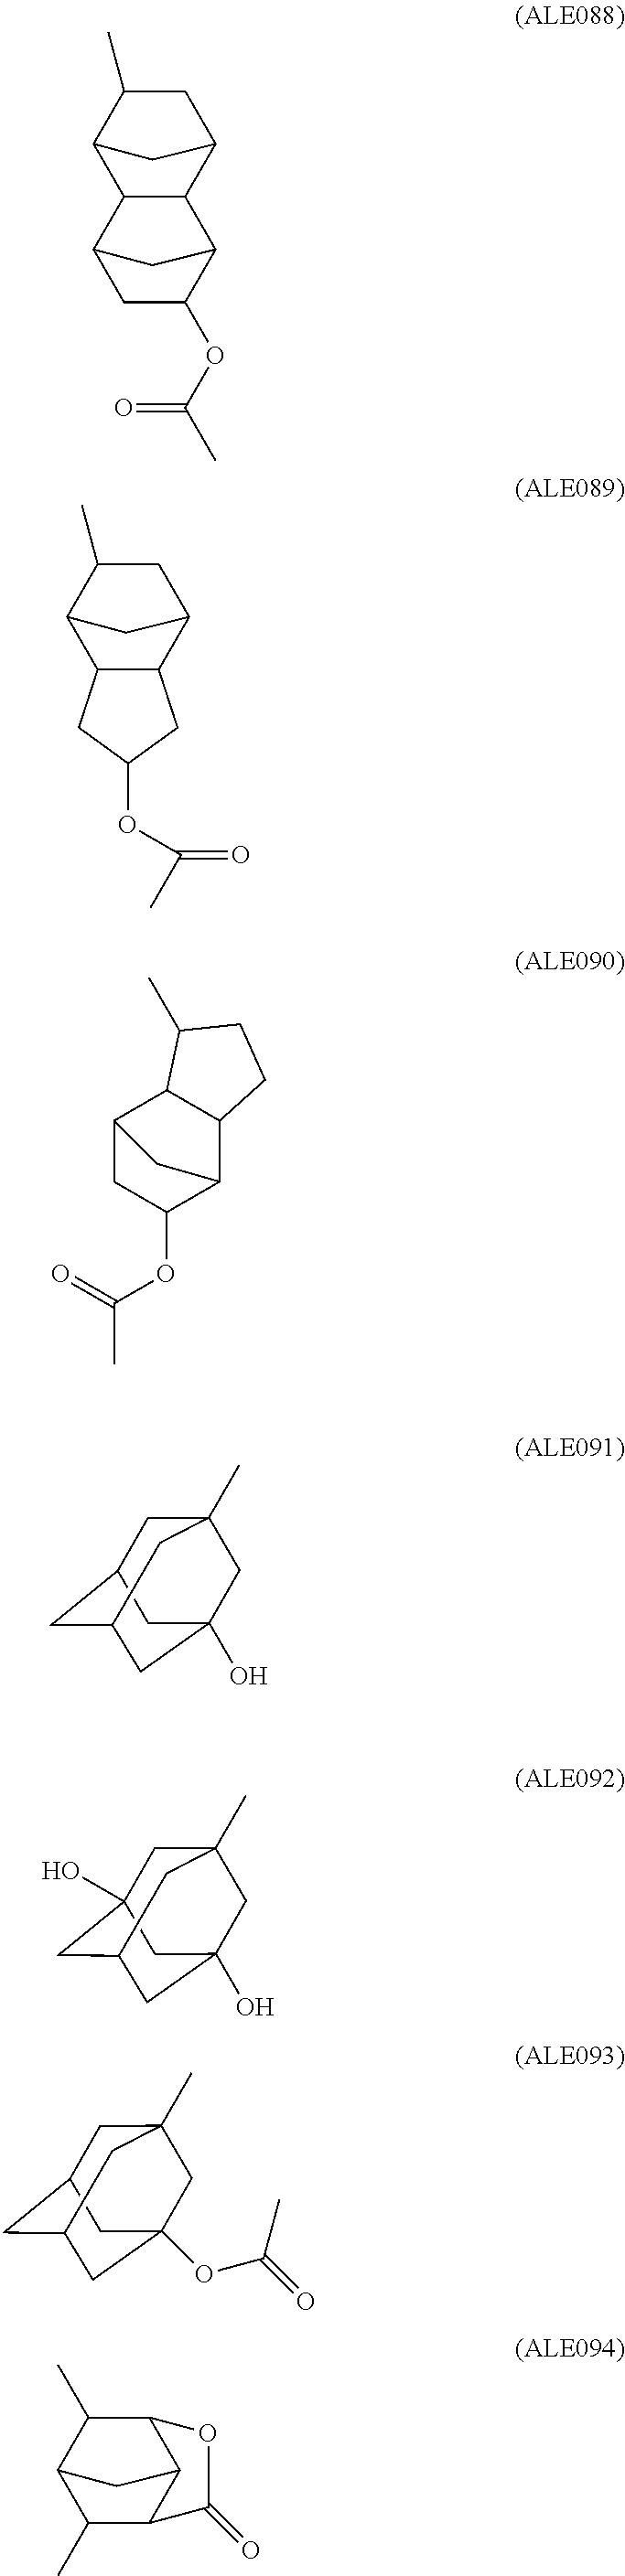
C12CC(C)C(C1)C1C2C2C(OC(C)=O)CC1C2.C12C(C3CC(C)C1C3)CC(OC(=O)C)C2.C1C(OC(C)=O)C2C3C(C1C2)C(C)CC3.C1C2CC3CC(O)(CC1(C)C3)C2.C1C2(O)CC3CC(O)(CC1(C)C3)C2.C1C2CC3CC(OC(=O)C)(CC1(C)C3)C2.C1(C)C2C3C(C(C)C1C3)OC2=O
